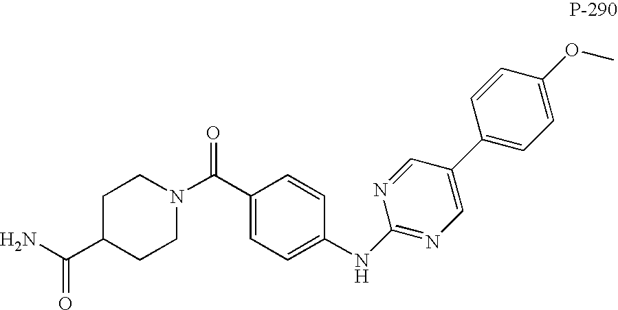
C1(C(N2CCC(C(N)=O)CC2)=O)=CC=C(NC2=NC=C(C3=CC=C(OC)C=C3)C=N2)C=C1
